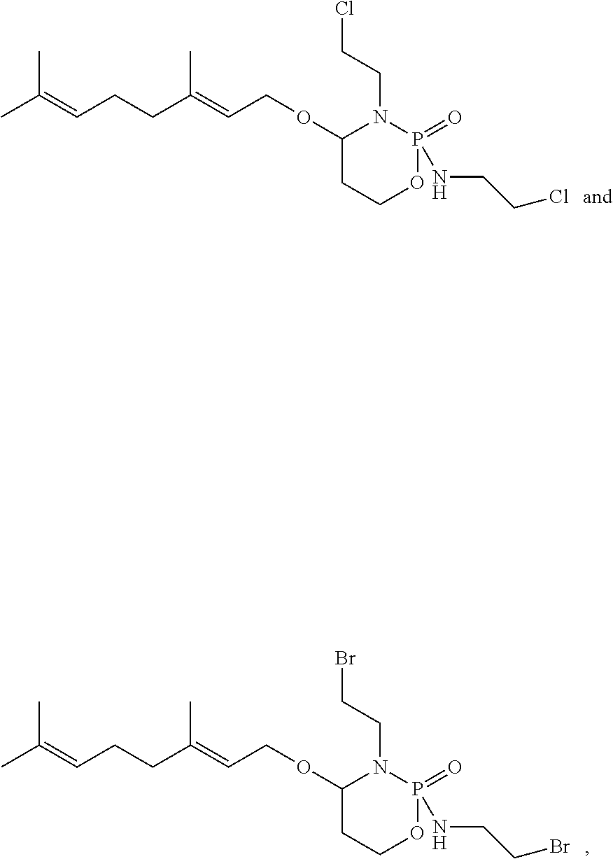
CC(=CCCC(=CCOC1CCOP(=O)(NCCCl)N1CCCl)C)C.CC(=CCCC(=CCOC1CCOP(=O)(NCCBr)N1CCBr)C)C
